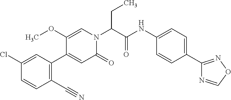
ClC1=CC(C2=CC(=O)N(C(C(NC3=CC=C(C4=NOC=N4)C=C3)=O)CC)C=C2OC)=C(C#N)C=C1
